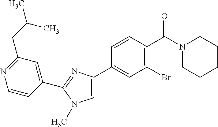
C1(C2=CC(Br)=C(C(N3CCCCC3)=O)C=C2)=CN(C)C(C2=CC(CC(C)C)=NC=C2)=N1
